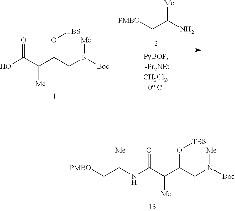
[Me]C(N)C[PMBO].O=C(C(C(CN([Boc])[Me])O[TBS])[Me])O.O=C(C(C(CN([Boc])[Me])O[TBS])[Me])NC(C[PMBO])[Me]
